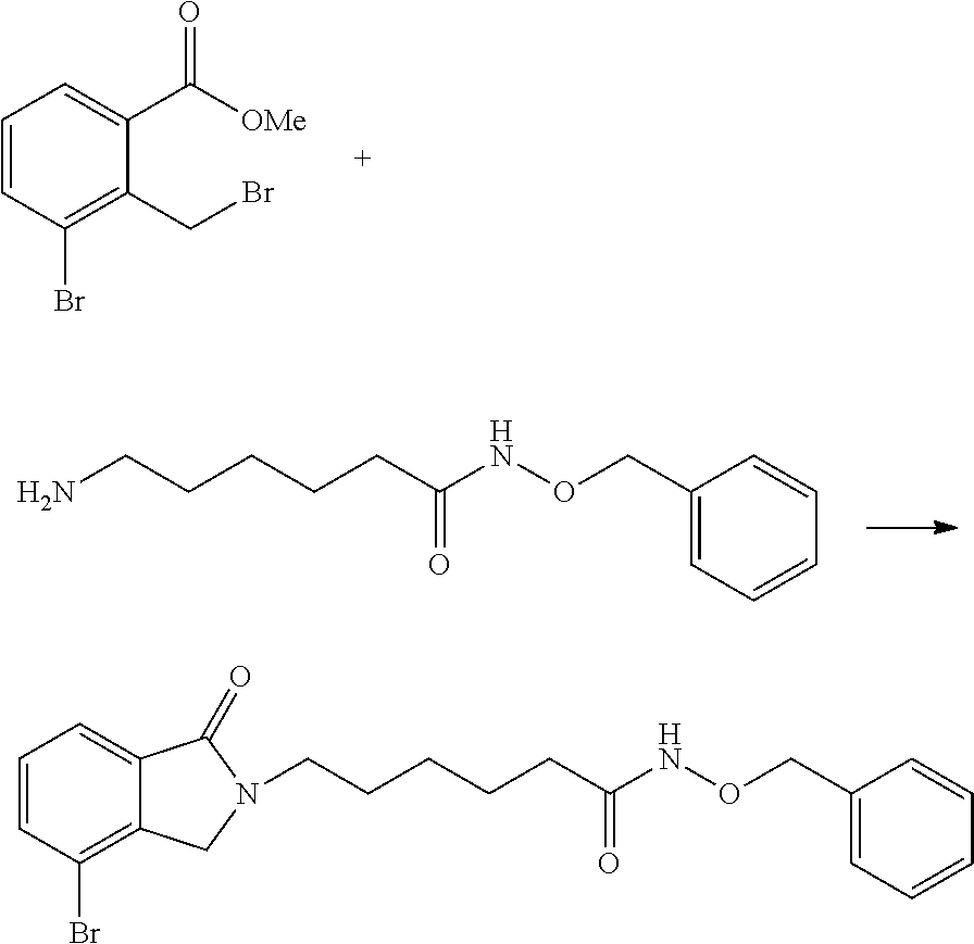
C1=CC(Br)=C(CBr)C(C([OMe])=O)=C1.NCCCCCC(NOCC1=CC=CC=C1)=O.C(CCCCC(NOCC1=CC=CC=C1)=O)N1CC2=C(Br)C=CC=C2C1=O
